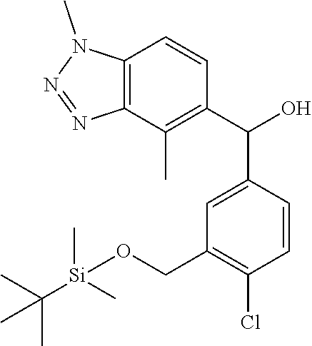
C12=C(C(C)=C(C(O)C3=CC(CO[Si](C(C)(C)C)(C)C)=C(Cl)C=C3)C=C1)N=NN2C
